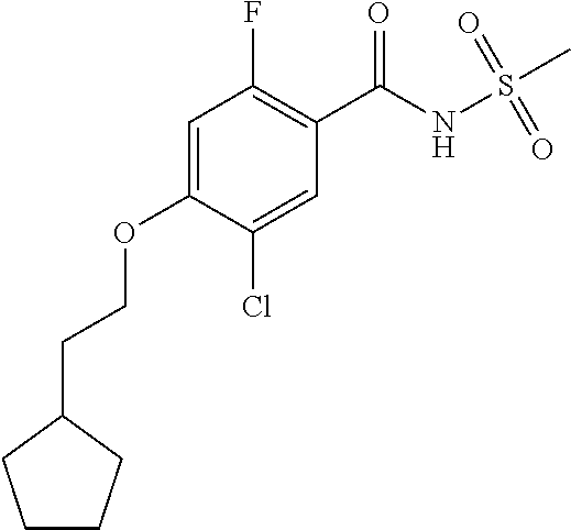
C1(F)=C(C(NS(C)(=O)=O)=O)C=C(Cl)C(OCCC2CCCC2)=C1
